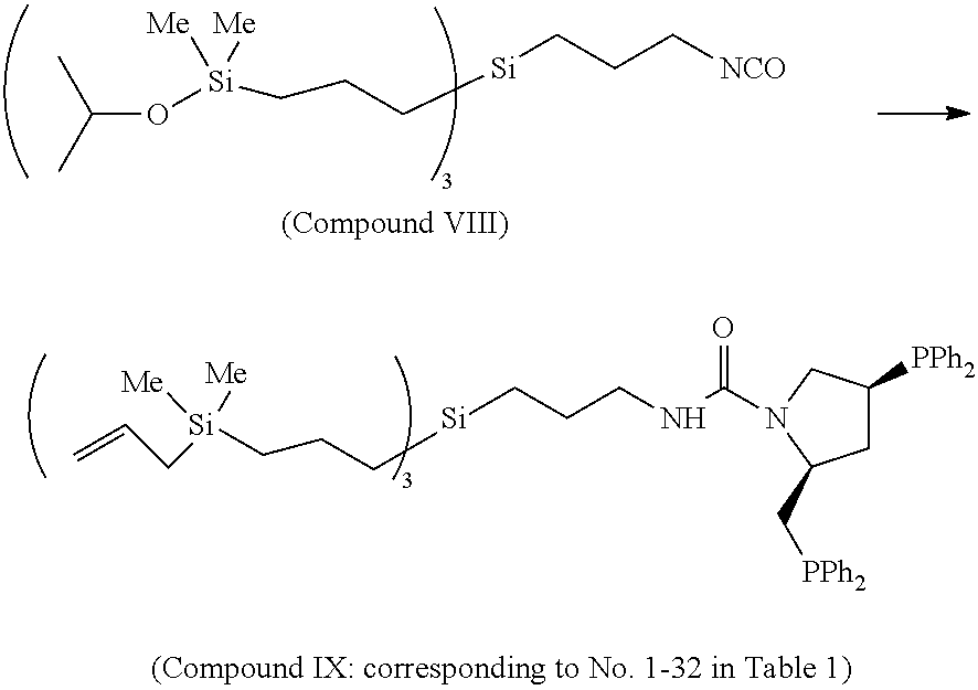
[Si](CCC[NCO])CCC[Si](OC(C)C)([Me])[Me].C=CC[Si](CCC[Si]CCCNC(=O)N1CC([PPh2])CC1C[PPh2])([Me])[Me]
